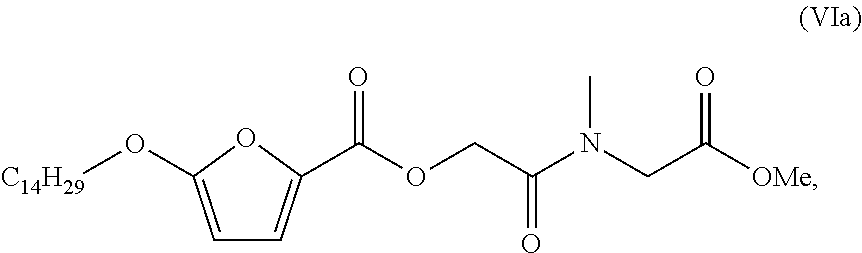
C1=C(O[C14H29])OC(C(OCC(N(CC([OMe])=O)C)=O)=O)=C1
